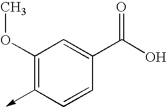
C1(OC)=C(->C)C=CC(C(O)=O)=C1
